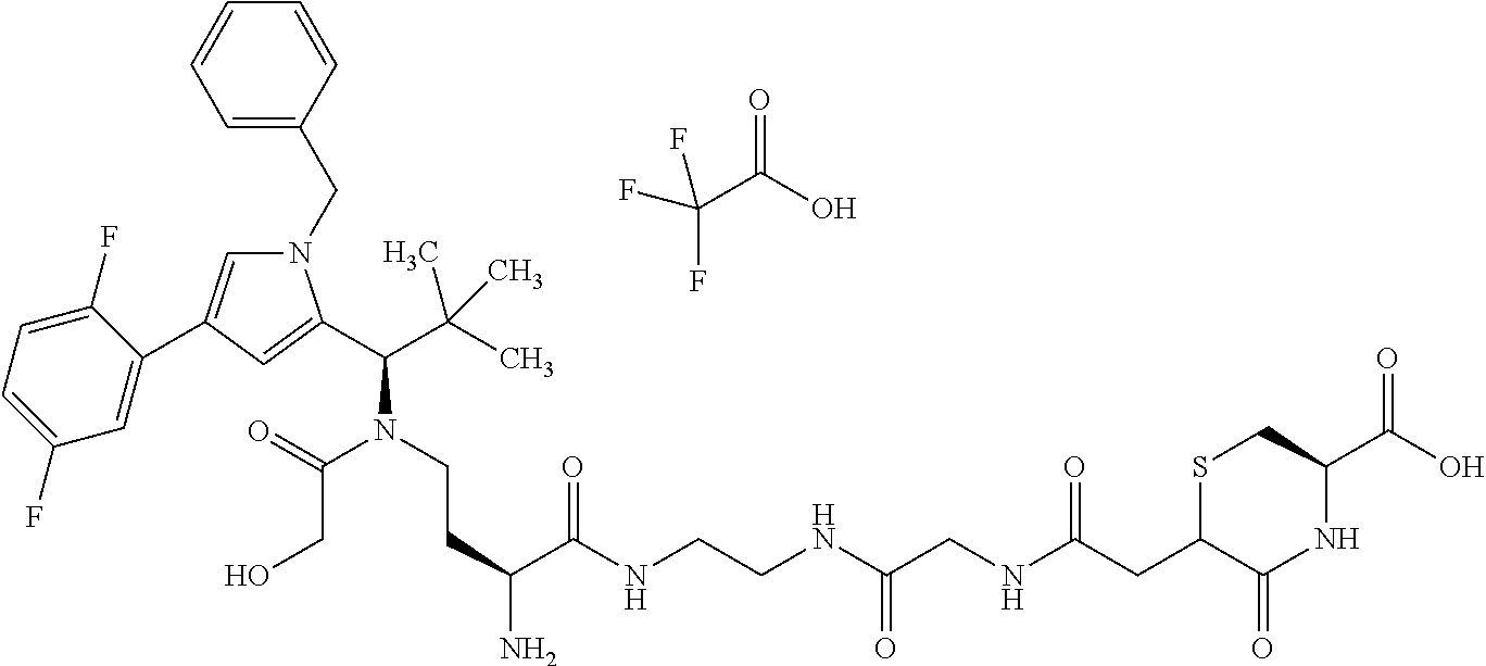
C1=C(CN2C=C(C3=CC(F)=CC=C3F)C=C2C(C(C)(C)C)N(C(CO)=O)CCC(C(NCCNC(CNC(CC2C(=O)NC(C(O)=O)CS2)=O)=O)=O)N)C=CC=C1.C(C(O)=O)(F)(F)F
